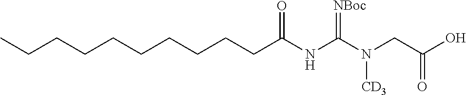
C(CCCC(NC(N(CC(O)=O)[CD3])=[NBoc])=O)CCCCCC
